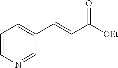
C1=CN=CC(C=CC([OEt])=O)=C1
